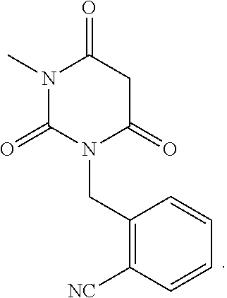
N1(C)C(=O)N(CC2=C([NC])C=CC=C2)C(=O)CC1=O
